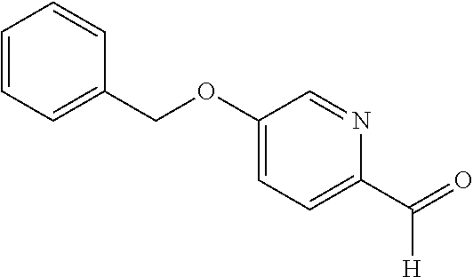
C1=CC=C(COC2=CC=C(C(=O)[H])N=C2)C=C1
